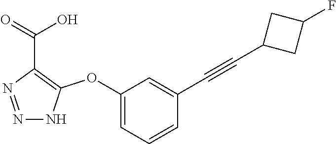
N1=NC(C(=O)O)=C(OC2=CC=CC(C#CC3CC(F)C3)=C2)N1
